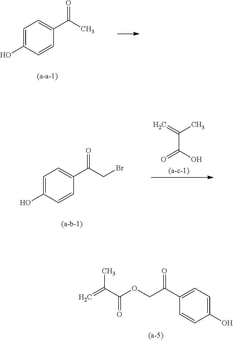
C1(O)=CC=C(C(COC(C(=C)C)=O)=O)C=C1.C1=C(O)C=CC(C(C)=O)=C1.C=C(C)C(O)=O.C1=C(O)C=CC(C(CBr)=O)=C1
